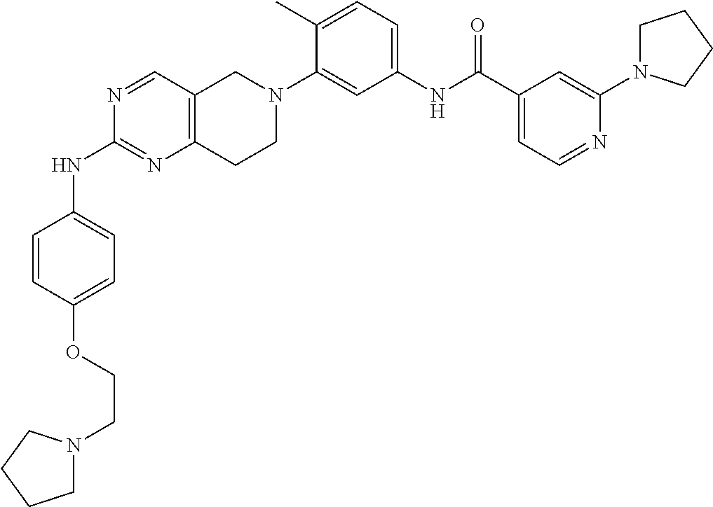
N1=CC2=C(N=C1NC1=CC=C(OCCN3CCCC3)C=C1)CCN(C1=CC(NC(C3=CC=NC(N4CCCC4)=C3)=O)=CC=C1C)C2
